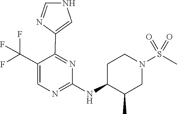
C1(NC2C(C)CN(S(=O)(=O)C)CC2)=NC=C(C(F)(F)F)C(C2=CNC=N2)=N1
